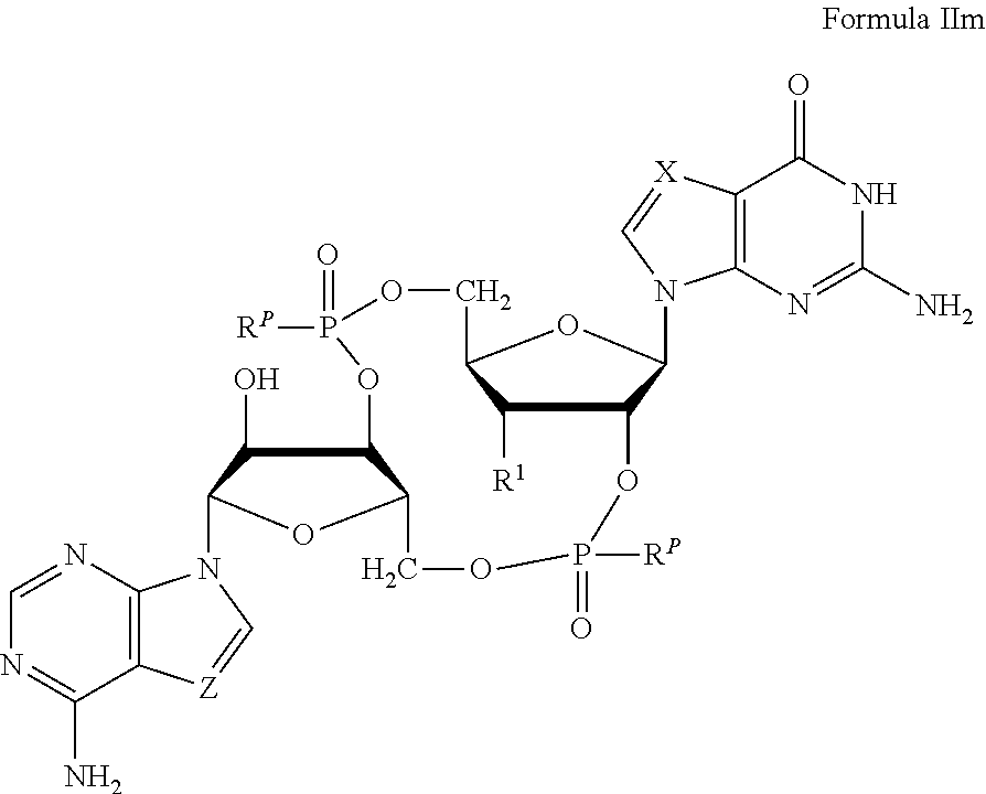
C1([R1])C2C(N3C4=C(C(=O)NC(N)=N4)[X]=C3)OC1COP(=O)([RP])OC1C(O)C(N3C4=C(C(N)=NC=N4)[Z]=C3)OC1COP([RP])(=O)O2
